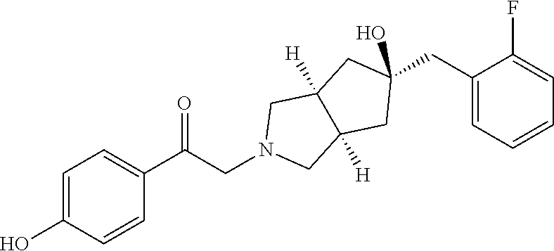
C1=C(O)C=CC(C(CN2CC3([H])C([H])(C2)CC(CC2=CC=CC=C2F)(O)C3)=O)=C1
